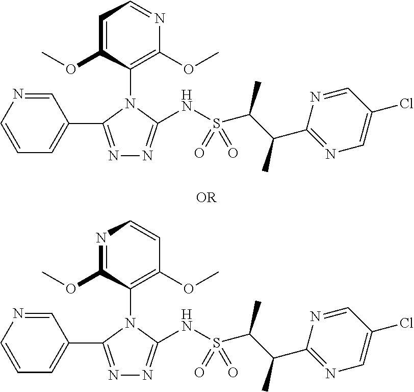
N1=C(C2=CC=CN=C2)N(C2=C(OC)C=CN=C2OC)C(NS(C(C(C)C2=NC=C(Cl)C=N2)C)(=O)=O)=N1.N1=C(C2=CC=CN=C2)N(C2=C(OC)N=CC=C2OC)C(NS(C(C(C)C2=NC=C(Cl)C=N2)C)(=O)=O)=N1
